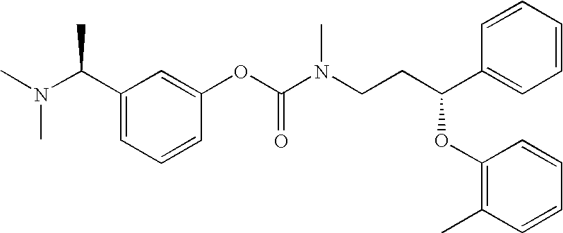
C1(C(N(C)C)C)=CC=CC(OC(N(CCC(C2=CC=CC=C2)OC2=C(C)C=CC=C2)C)=O)=C1
